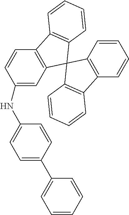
C1(C2=CC=C(NC3=CC4=C(C=C3)C3=C(C45C4=C(C6=C5C=CC=C6)C=CC=C4)C=CC=C3)C=C2)=CC=CC=C1
